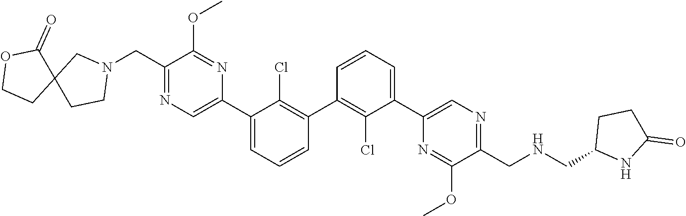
C1(C2=C(Cl)C(C3=CN=C(CN4CC5(CC4)C(=O)OCC5)C(OC)=N3)=CC=C2)=C(Cl)C(C2=CN=C(CNCC3NC(=O)CC3)C(OC)=N2)=CC=C1
